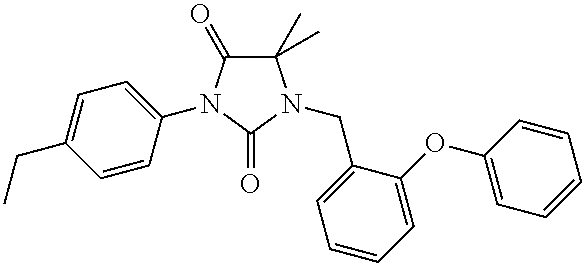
C1(C)(C)C(=O)N(C2=CC=C(CC)C=C2)C(=O)N1CC1=CC=CC=C1OC1=CC=CC=C1
